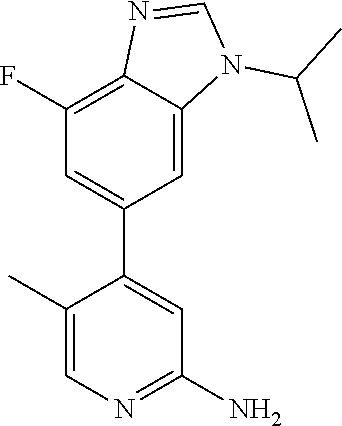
C1(F)=C2N=CN(C(C)C)C2=CC(C2=CC(N)=NC=C2C)=C1
